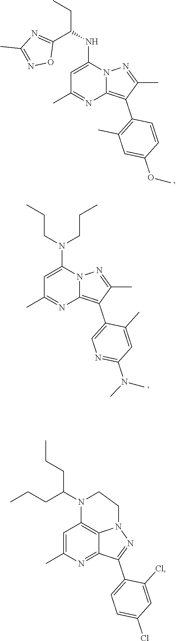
C(N1C2=C3C(=NC(C)=C2)C(C2=CC=C(Cl)C=C2Cl)=NN3CC1)(CCC)CCC.C(NC1=CC(C)=NC2=C(C3=C(C)C=C(OC)C=C3)C(C)=NN12)(CC)C1=NC(C)=NO1.C(N(C1=CC(C)=NC2=C(C3=CN=C(N(C)C)C=C3C)C(C)=NN12)CCC)CC
